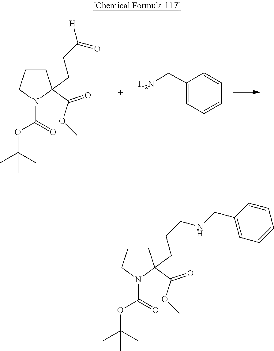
C1CC(C(OC)=O)(CCC(=O)[H])N(C(OC(C)(C)C)=O)C1.C1=C(CN)C=CC=C1.C1CC(C(OC)=O)(CCCNCC2=CC=CC=C2)N(C(OC(C)(C)C)=O)C1
